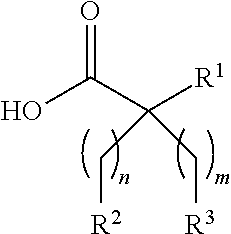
O=C(C([R1])(C[R2])C[R3])O
